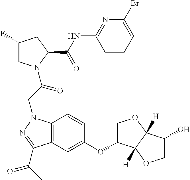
C1(F)CN(C(CN2C3=C(C=C(OC4COC5([H])C4([H])OCC5O)C=C3)C(C(C)=O)=N2)=O)C(C(NC2=NC(Br)=CC=C2)=O)C1
